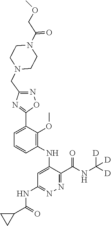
C1=C(C2=NC(CN3CCN(C(COC)=O)CC3)=NO2)C(OC)=C(NC2=CC(NC(C3CC3)=O)=NN=C2C(NC([D])([D])[D])=O)C=C1
